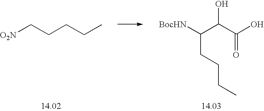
[O2N]CCCCC.C(CCCC)(C(C(=O)O)O)[BocHN]
